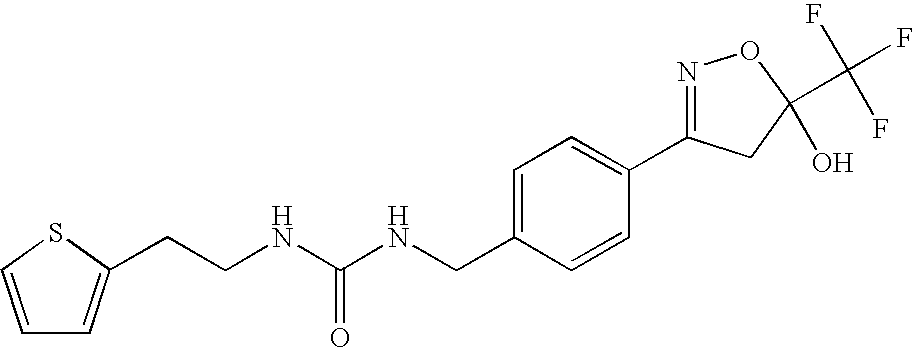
C(NC(NCC1=CC=C(C2=NOC(C(F)(F)F)(O)C2)C=C1)=O)CC1=CC=CS1
